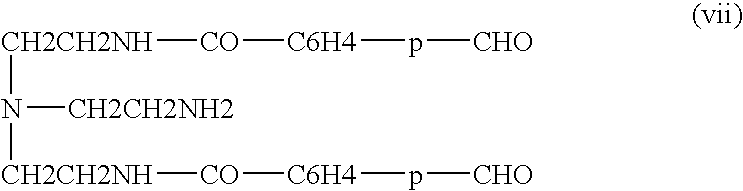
[CH2CH2NH](N([CH2CH2NH2])[CH2CH2NH][CO][C6H4]p[CHO])[CO][C6H4]p[CHO]
